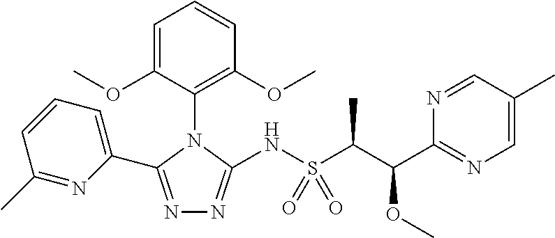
N1=C(C2=CC=CC(C)=N2)N(C2=C(OC)C=CC=C2OC)C(NS(C(C(C2=NC=C(C)C=N2)OC)C)(=O)=O)=N1
